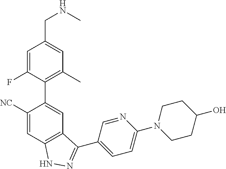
C1([NC])=CC2=C(C=C1C1=C(C)C=C(CNC)C=C1F)C(C1=CC=C(N3CCC(O)CC3)N=C1)=NN2
